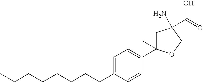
CCCCCCCCC1=CC=C(C2(C)CC(N)(C(=O)O)CO2)C=C1
